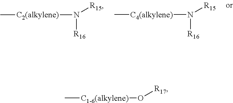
C[C2(alkylene)]N([R16])[R15].C[C4(alkylene)]N([R16])[R15].C[C1-6(alkylene)]O[R17]
